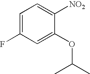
C1=C(F)C=C(OC(C)C)C([NO2])=C1
